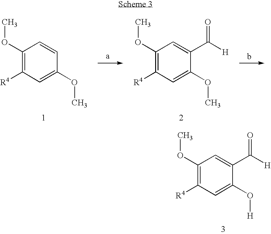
C1(OC)=C([R4])C=C(O[H])C(C([H])=O)=C1.C1(OC)=C([R4])C=C(OC)C=C1.C1(OC)=C([R4])C=C(OC)C(C([H])=O)=C1
